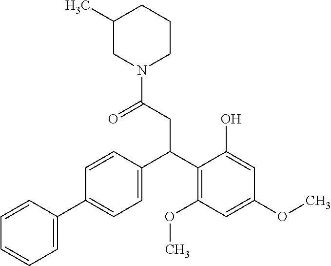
C1=CC(C2=CC=C(C(C3=C(OC)C=C(OC)C=C3O)CC(N3CCCC(C)C3)=O)C=C2)=CC=C1
